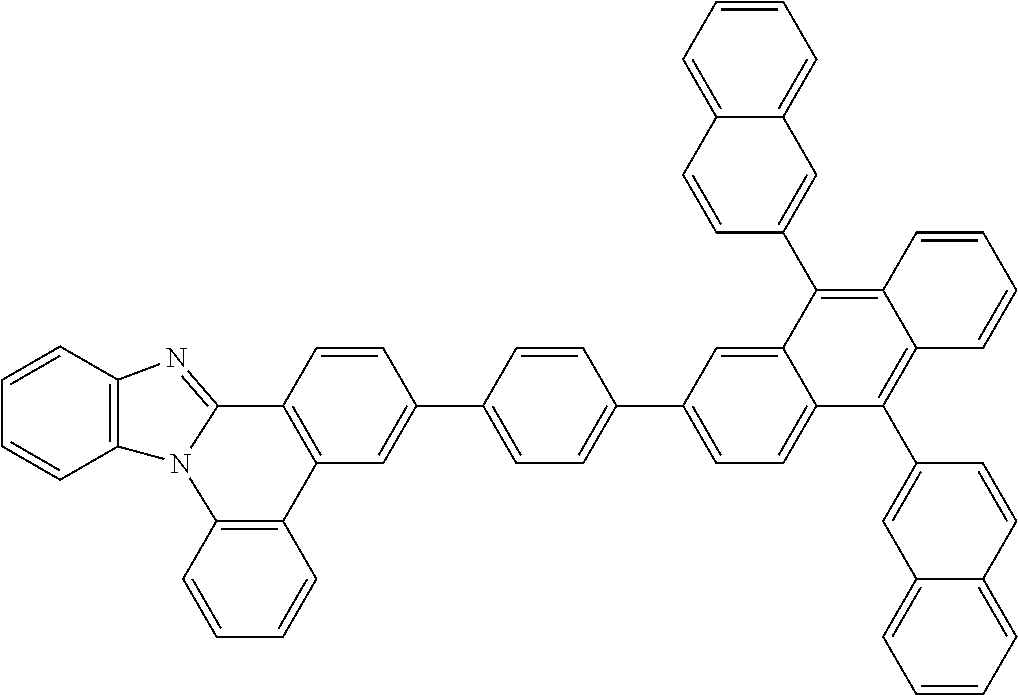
C1=CC2=C(C=C1)N1C(=NC3=C1C=CC=C3)C1=C2C=C(C2=CC=C(C3=CC=C4C(=C3)C(C3=CC5=CC=CC=C5C=C3)=C3C(=C4C4=CC5=CC=CC=C5C=C4)C=CC=C3)C=C2)C=C1
